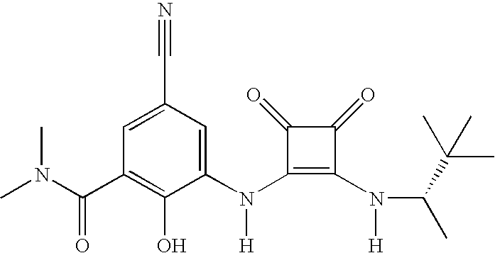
CN(C(C1=C(O)C(N(C2=C(N(C(C(C)(C)C)C)[H])C(=O)C2=O)[H])=CC(C#N)=C1)=O)C
